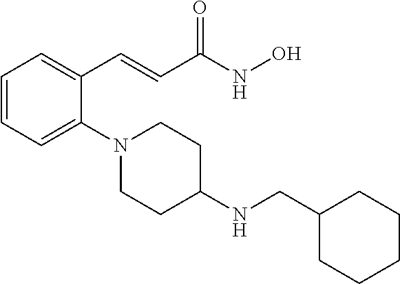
C1=CC=C(N2CCC(NCC3CCCCC3)CC2)C(C=CC(NO)=O)=C1
